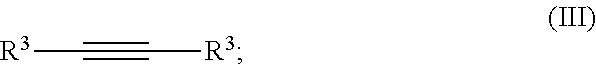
C(#C[R3])[R3]
